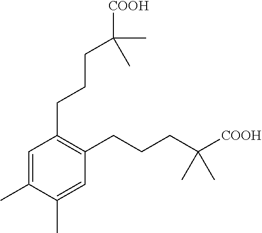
C1(CCCC([COOH])(C)C)=C(CCCC([COOH])(C)C)C=C(C)C(C)=C1
